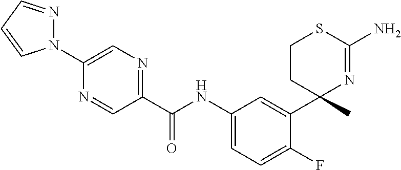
C(NC1=CC=C(F)C(C2(C)N=C(N)SCC2)=C1)(=O)C1=NC=C(N2N=CC=C2)N=C1
